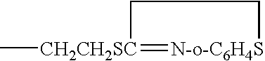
C[CH2CH2SC]1=[N-o-C6H4S]CC1
